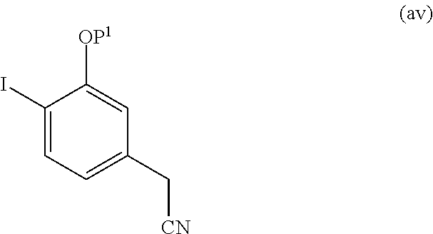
C1(I)=CC=C(C[CN])C=C1[OP1]
